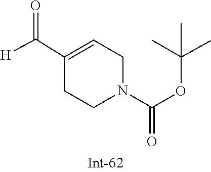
C1(C([H])=O)=CCN(C(=O)OC(C)(C)C)CC1
